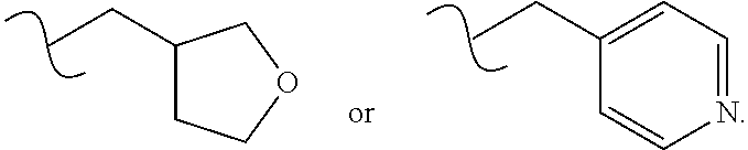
C1(CC)CCOC1.N1=CC=C(CC)C=C1
